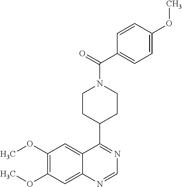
N1=C(C2CCN(C(C3=CC=C(OC)C=C3)=O)CC2)C2=CC(OC)=C(OC)C=C2N=C1
